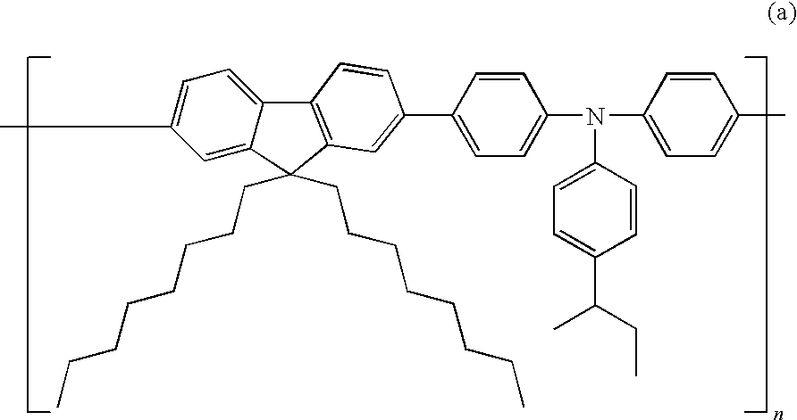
C1=C(C)C=C2C(=C1)C1=C(C2(CCCCCCCC)CCCCCCCC)C=C(C2=CC=C(N(C3=CC=C(C)C=C3)C3=CC=C(C(CC)C)C=C3)C=C2)C=C1
